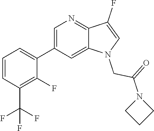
C1=C(C2=CC=CC(C(F)(F)F)=C2F)C=C2C(=N1)C(F)=CN2CC(=O)N1CCC1
